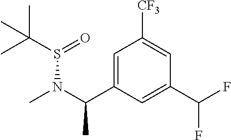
C1=C(C(N(S(C(C)(C)C)=O)C)C)C=C(C(F)F)C=C1[CF3]
